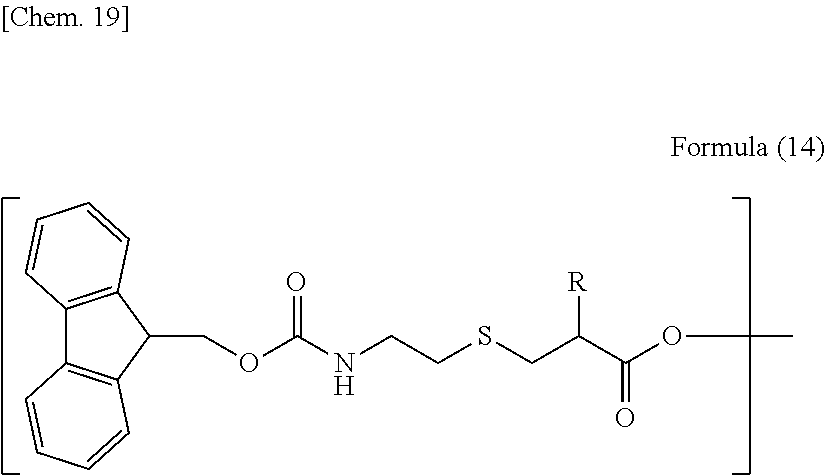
C12=C(C(COC(NCCSCC(C(OCC)=O)[R])=O)C3=C1C=CC=C3)C=CC=C2
